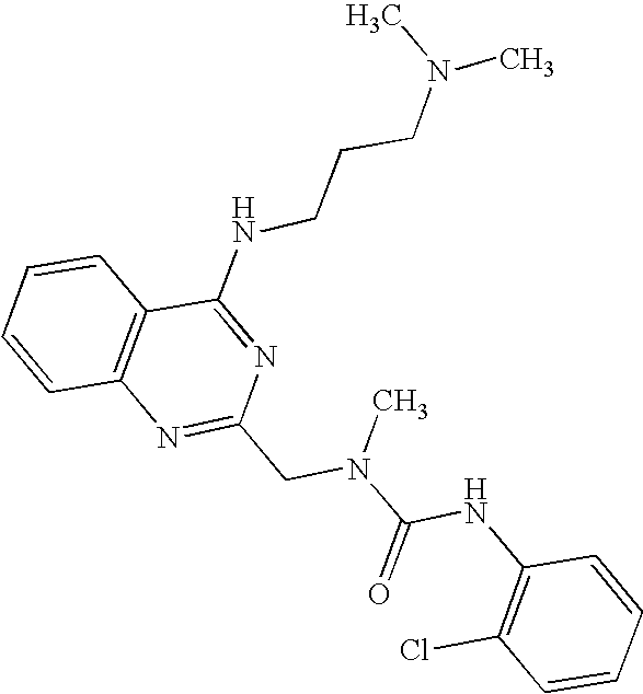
C1=CC2=C(C=C1)C(NCCCN(C)C)=NC(CN(C(NC1=C(Cl)C=CC=C1)=O)C)=N2
